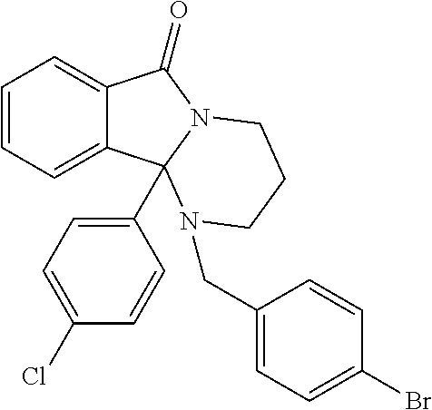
C12=CC=CC=C1C1(C3=CC=C(Cl)C=C3)N(C2=O)CCCN1CC1=CC=C(Br)C=C1
